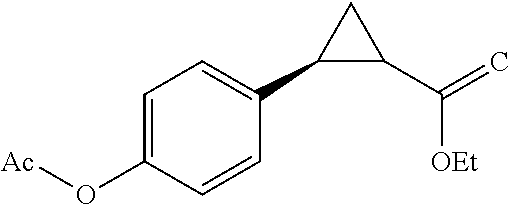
C1=C(O[Ac])C=CC(C2C(C(=C)[OEt])C2)=C1
